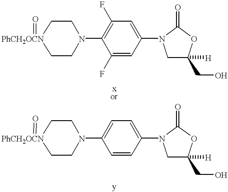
C1N(C2=C(F)C=C(N3CC(CO)([H])OC3=O)C=C2F)CC[PhCH2OCN](=O)C1.C1N(C2=CC=C(N3CC(CO)([H])OC3=O)C=C2)CC[PhCH2OCN](=O)C1
